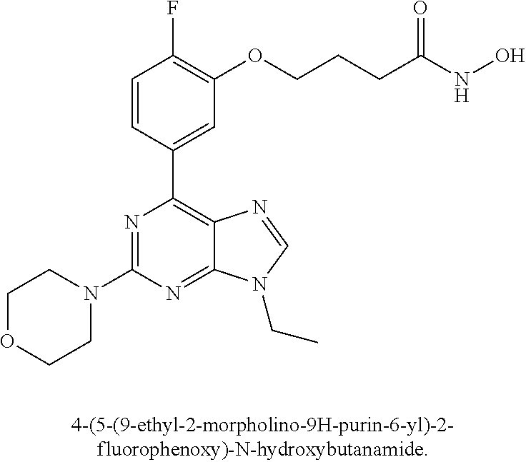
N1(C2=NC(C3=CC(OCCCC(NO)=O)=C(F)C=C3)=C3C(=N2)N(CC)C=N3)CCOCC1
